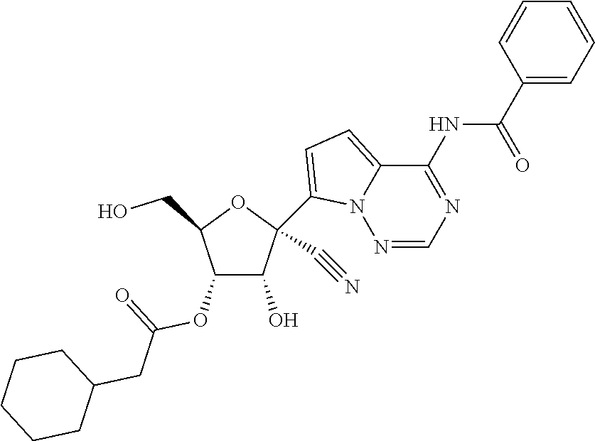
C1(O)C(OC(=O)CC2CCCCC2)C(CO)OC1(C1=CC=C2N1N=CN=C2NC(C1=CC=CC=C1)=O)C#N
